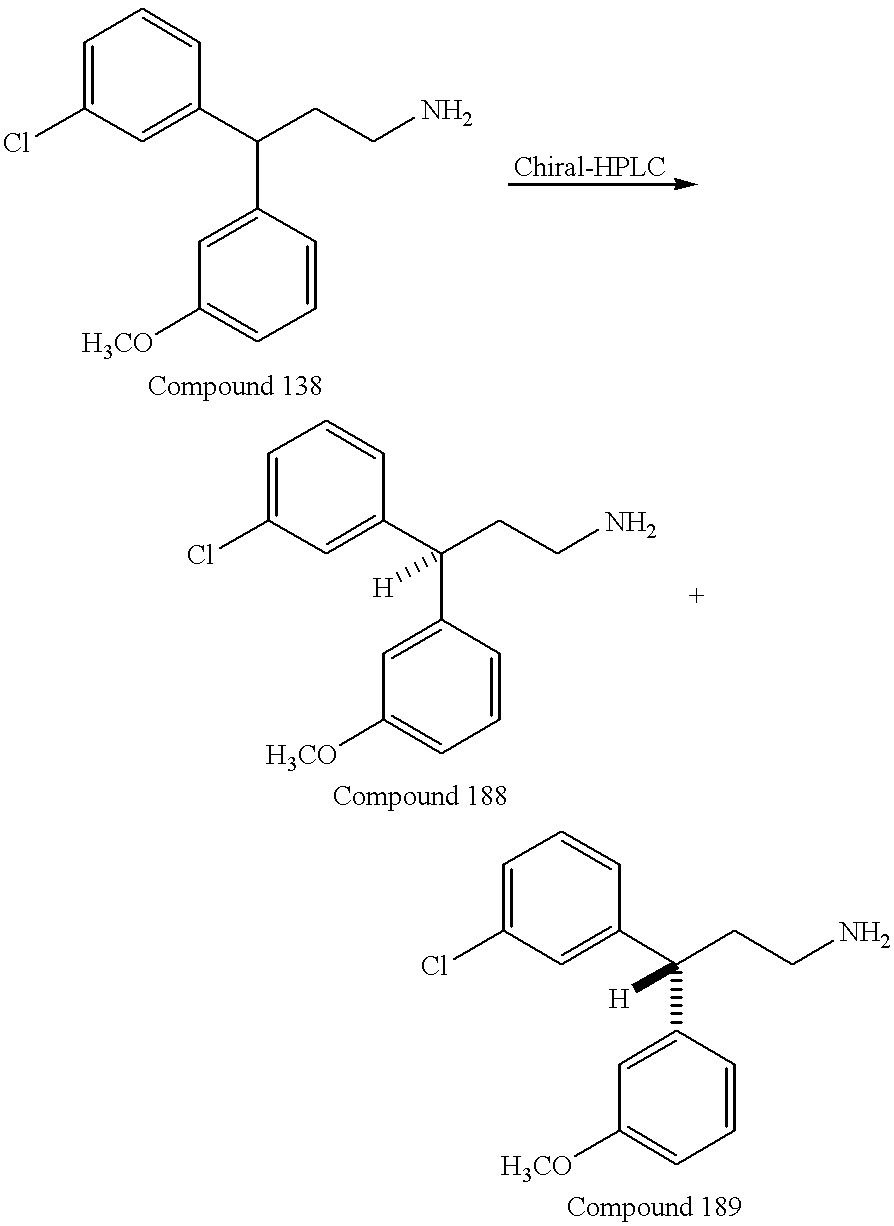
ClC1=CC=CC(C(CCN)C2=CC([H3CO])=CC=C2)=C1.ClC1=CC=CC(C(CCN)(C2=CC([H3CO])=CC=C2)[H])=C1.ClC1=CC=CC(C(CCN)(C2=CC([H3CO])=CC=C2)[H])=C1
